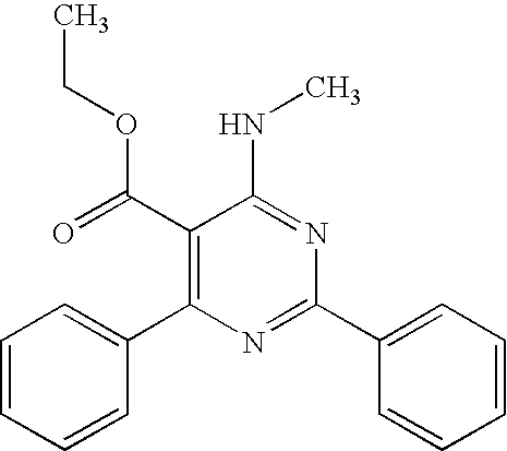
C1(C(=O)OCC)=C(C2=CC=CC=C2)N=C(C2=CC=CC=C2)N=C1NC
